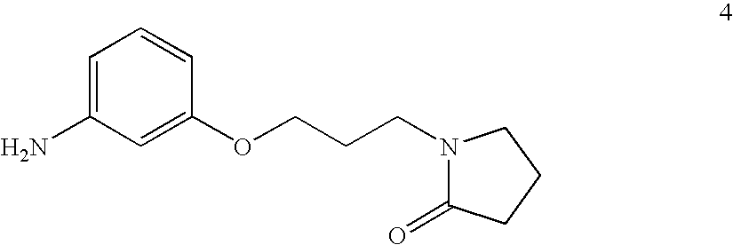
C1=C(N)C=C(OCCCN2C(=O)CCC2)C=C1
